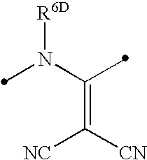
C(=C([CN])[NC])(N([R6D])C)C
